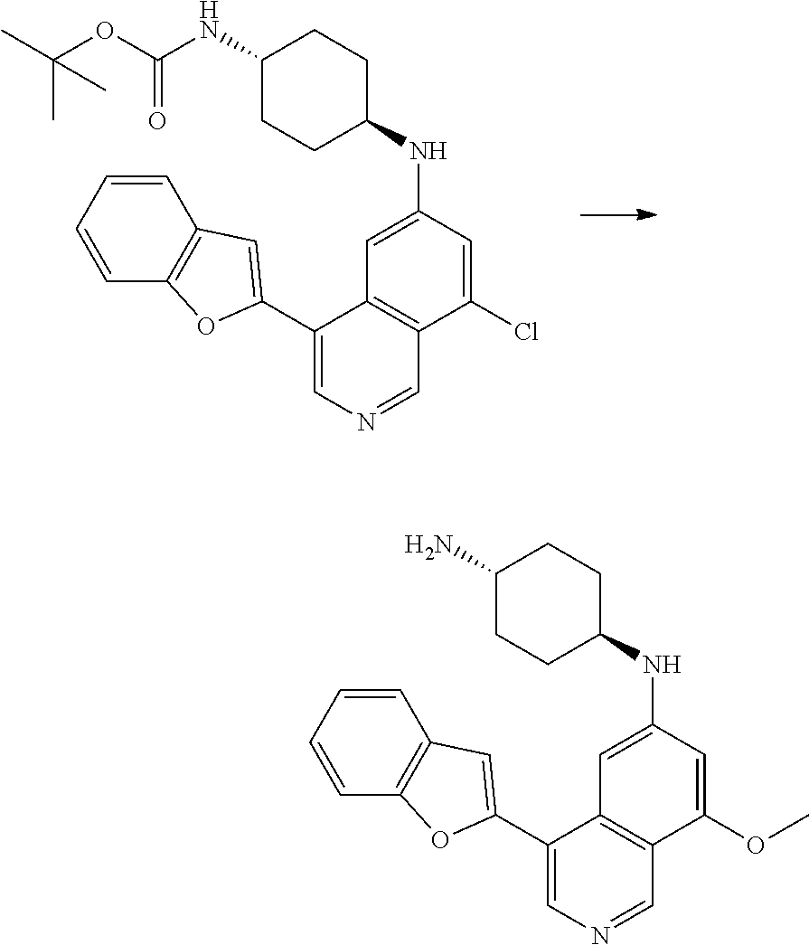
C1=CC=CC2=C1C=C(C1=CN=CC3=C1C=C(NC1CCC(NC(OC(C)(C)C)=O)CC1)C=C3Cl)O2.C1=CC=CC2=C1C=C(C1=CN=CC3=C1C=C(NC1CCC(N)CC1)C=C3OC)O2
